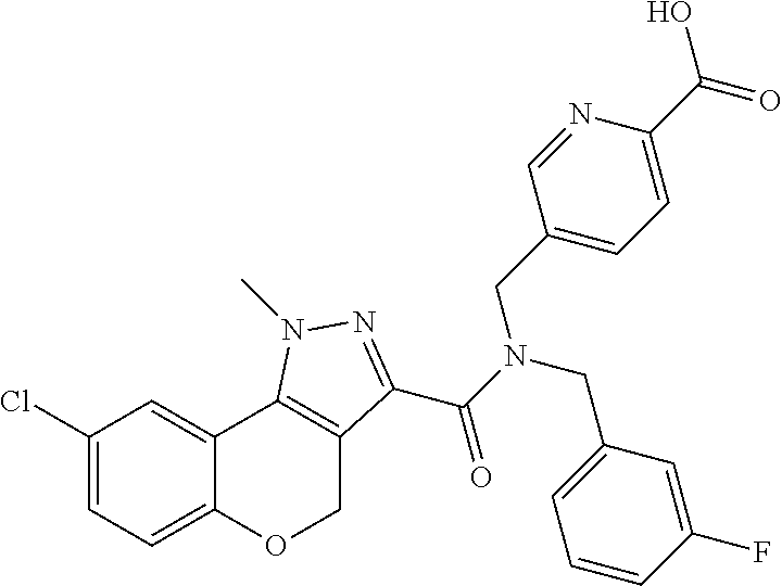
C1(Cl)=CC=C2C(=C1)C1=C(CO2)C(C(N(CC2=CC=CC(F)=C2)CC2=CC=C(C(O)=O)N=C2)=O)=NN1C
